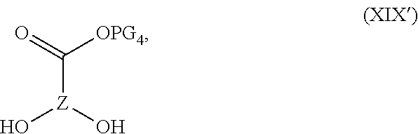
O=C([OPG4])[Z](O)O
